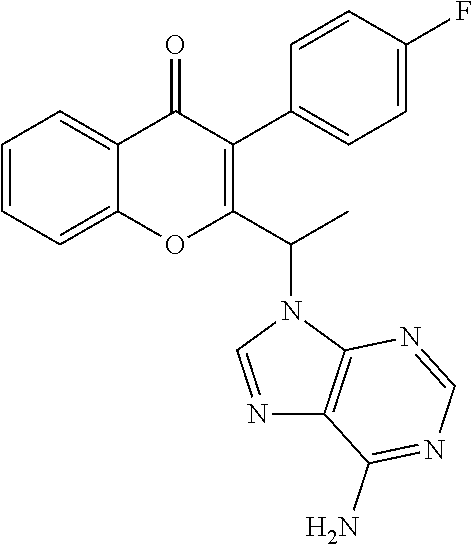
C1=CC=C2C(=C1)OC(C(N1C3=C(N=C1)C(N)=NC=N3)C)=C(C1=CC=C(F)C=C1)C2=O
